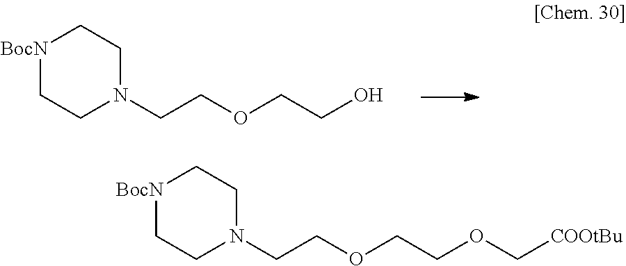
N1(CCOCCO)CC[BocN]CC1.N1(CCOCCOC[COOtBu])CC[BocN]CC1
